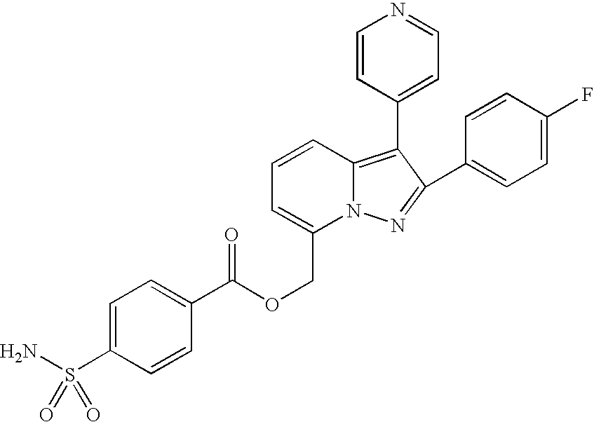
C1=C(S(N)(=O)=O)C=CC(C(OCC2=CC=CC3=C(C4=CC=NC=C4)C(C4=CC=C(F)C=C4)=NN23)=O)=C1
